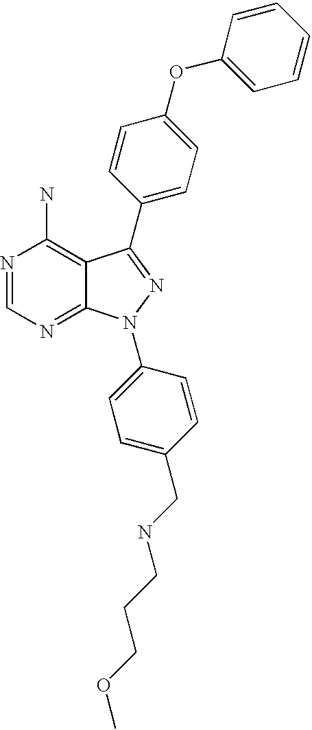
N1=CN=C2C(=C1N)C(C1=CC=C(OC3=CC=CC=C3)C=C1)=NN2C1=CC=C(CNCCCOC)C=C1
